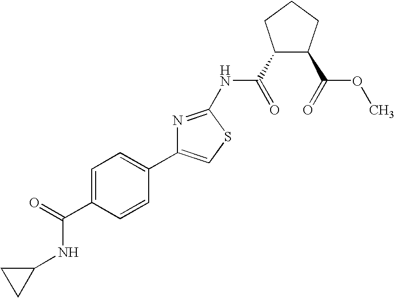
C1(C(=O)NC2=NC(C3=CC=C(C(=O)NC4CC4)C=C3)=CS2)C(C(=O)OC)CCC1
